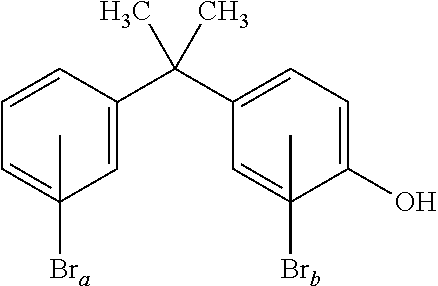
C1=CC=C(C)([Bra])C=C1C(C1=CC=C(O)C(C)([Brb])=C1)(C)C
